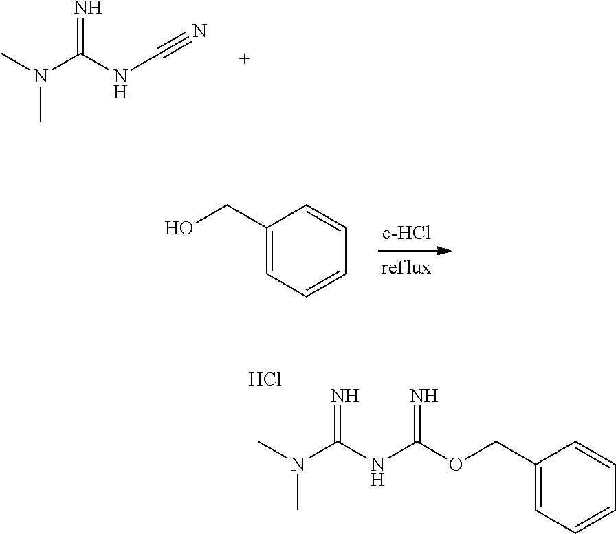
O(CC1=CC=CC=C1)C(=N)NC(N(C)C)=N.Cl.N=C(NC#N)N(C)C.OCC1=CC=CC=C1
